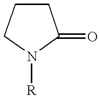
N1([R])C(=O)CCC1
